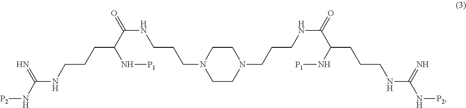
N(C(NCCCC(C(NCCCN1CCN(CCCNC(=O)C(CCCNC(N[P2])=N)N[P1])CC1)=O)N[P1])=N)[P2]
